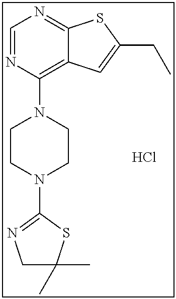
C12=NC=NC(N3CCN(C4=NCC(C)(C)S4)CC3)=C1C=C(CC)S2.Cl
